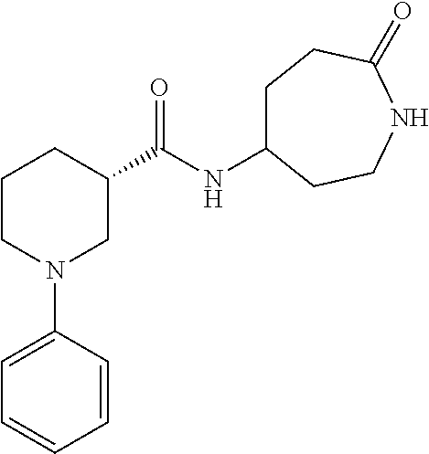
C1CN(C2=CC=CC=C2)CC(C(=O)NC2CCC(=O)NCC2)C1
